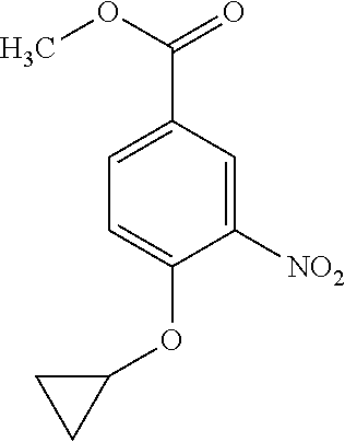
C1([NO2])=CC(C(OC)=O)=CC=C1OC1CC1
